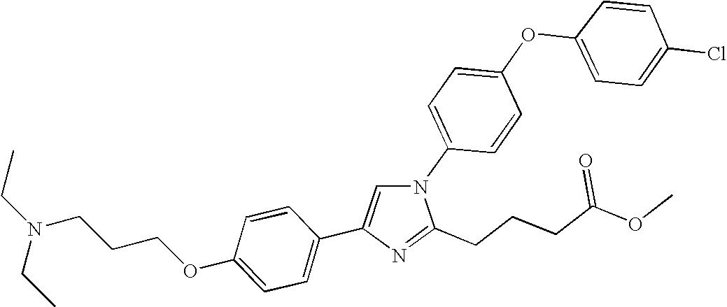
N1(C2=CC=C(OC3=CC=C(Cl)C=C3)C=C2)C=C(C2=CC=C(OCCCN(CC)CC)C=C2)N=C1CCCC(OC)=O
